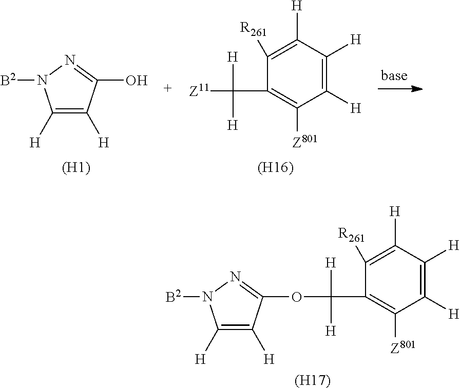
C1([H])=C([H])C(O)=NN1[B2].[(H1)].[(H16)].C1([H])=C([H])C([H])=C([R261])C(C([H])([H])[Z11])=C1[Z801].[(H17)].C1([H])=C([H])C([H])=C([R261])C(C([H])([H])OC2=NN([B2])C([H])=C2[H])=C1[Z801]
